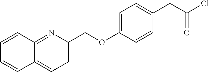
N1=C2C(=CC=C1COC1=CC=C(CC(Cl)=O)C=C1)C=CC=C2
